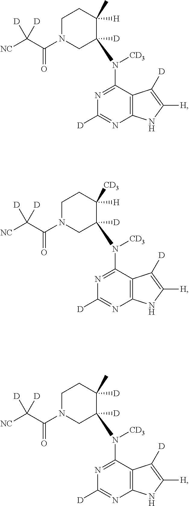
C12=C(C(N([CD3])C3([D])CN(C(C([NC])([D])[D])=O)CCC3([H])C)=NC([D])=N1)C([D])=C([H])N2.C12=C(C(N([CD3])C3([D])CN(C(C([NC])([D])[D])=O)CCC3([H])[CD3])=NC([D])=N1)C([D])=C([H])N2.C12=C(C(N([CD3])C3([D])CN(C(C([NC])([D])[D])=O)CCC3([D])C)=NC([D])=N1)C([D])=C([H])N2
